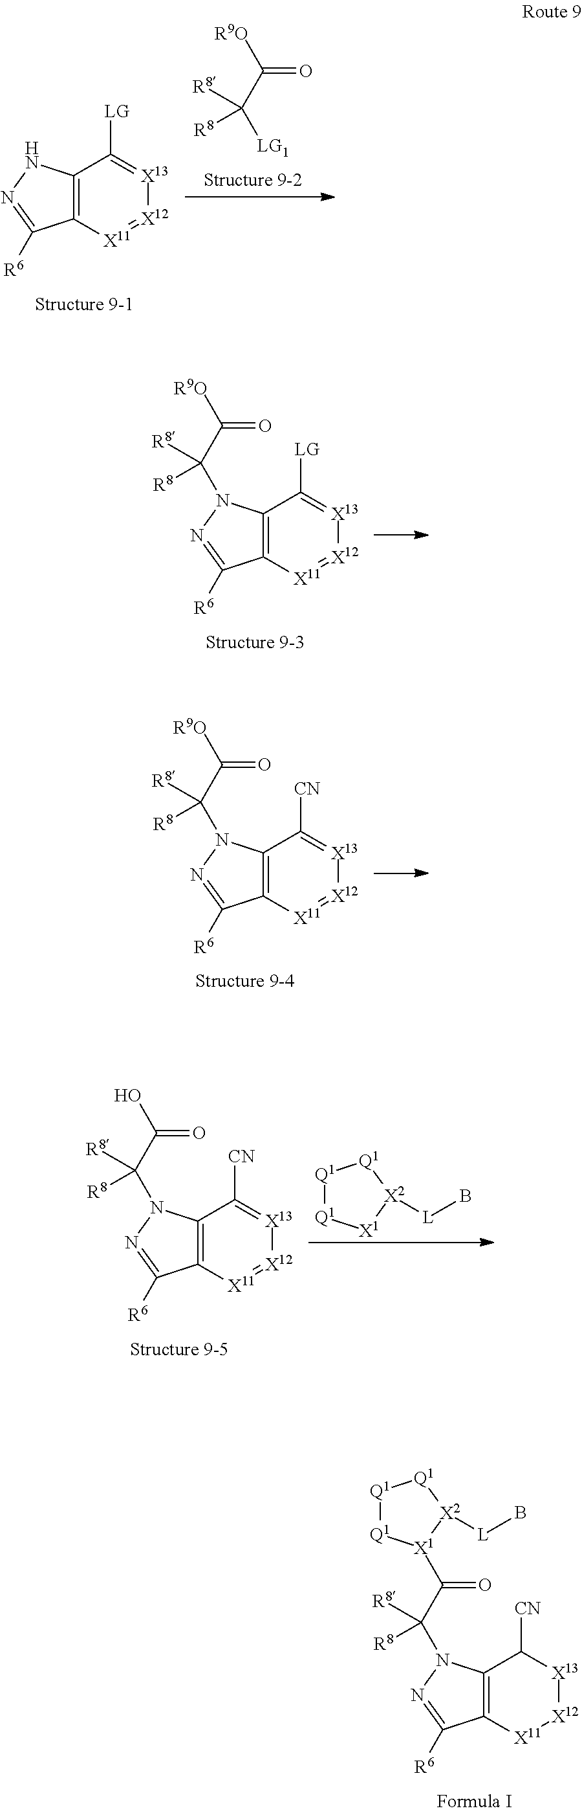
[R9O]C(C([LG1])([R8])[R8])=O.C12=C([X11]=[X12][X13]=C1[LG])C([R6])=NN2.C12=C([X11]=[X12][X13]=C1[LG])C([R6])=NN2C(C([R9O])=O)([R8])[R8].C12=C([X11]=[X12][X13]=C1[CN])C([R6])=NN2C(C([R9O])=O)([R8])[R8].C12=C([X11]=[X12][X13]=C1[CN])C([R6])=NN2C(C(O)=O)([R8])[R8].[Q1]1[Q1][X1][X2]([L]B)[Q1]1.C12=C([X11][X12][X13]C1[CN])C([R6])=NN2C(C(=O)[X1]1[Q1][Q1][Q1][X2]1[L]B)([R8])[R8]
